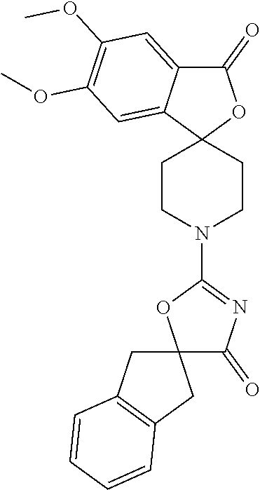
C1CN(C2=NC(=O)C3(O2)CC2=C(C3)C=CC=C2)CCC12OC(=O)C1=CC(OC)=C(OC)C=C21
